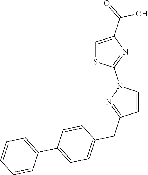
C1=CC(CC2=CC=C(C3=CC=CC=C3)C=C2)=NN1C1=NC(C(O)=O)=CS1
